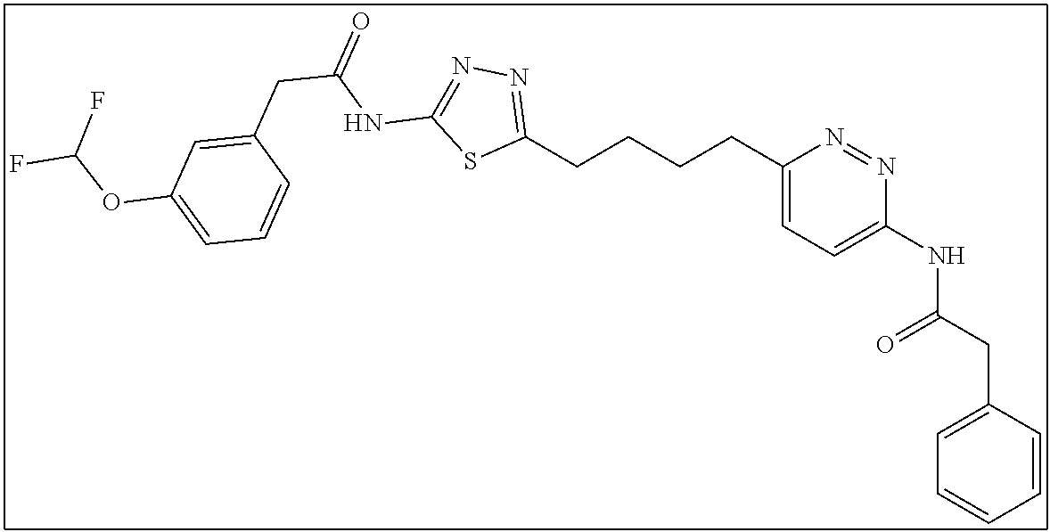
C1(CCCCC2=CC=C(NC(CC3=CC=CC=C3)=O)N=N2)=NN=C(NC(CC2=CC(OC(F)F)=CC=C2)=O)S1
